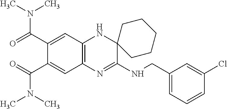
C1(C(=O)N(C)C)=CC2=C(C=C1C(=O)N(C)C)N=C(NCC1=CC=CC(Cl)=C1)C1(N2)CCCCC1
